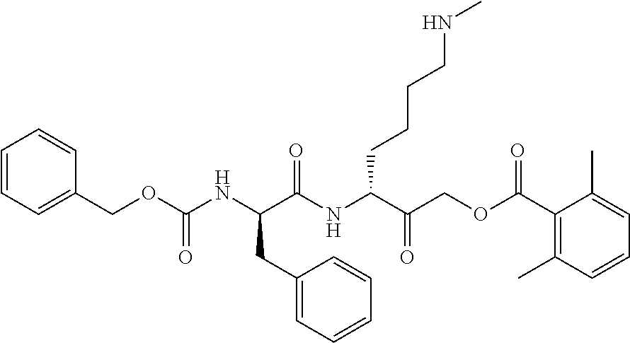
C1=CC=C(COC(=O)NC(CC2=CC=CC=C2)C(=O)NC(CCCCNC)C(=O)COC(=O)C2=C(C)C=CC=C2C)C=C1
